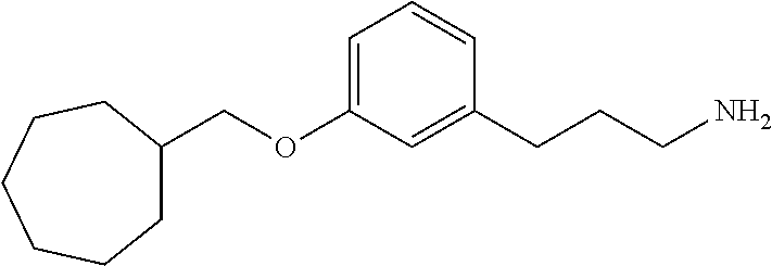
C1(COC2=CC=CC(CCCN)=C2)CCCCCC1
